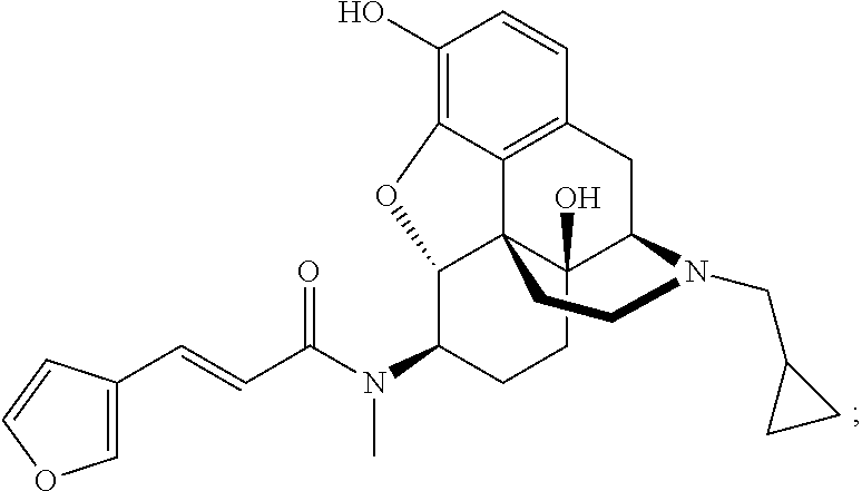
C1(O)=C2C3=C(C=C1)CC1C4(O)C3(C(C(N(C(C=CC3=COC=C3)=O)C)CC4)O2)CCN1CC1CC1
